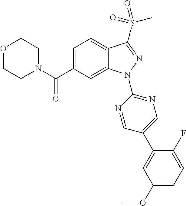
O1CCN(C(C2=CC=C3C(=C2)N(C2=NC=C(C4=CC(OC)=CC=C4F)C=N2)N=C3S(C)(=O)=O)=O)CC1
